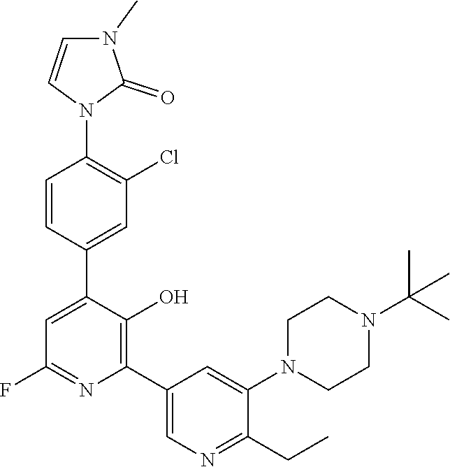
C1=CC(C2=CC(F)=NC(C3=CN=C(CC)C(N4CCN(C(C)(C)C)CC4)=C3)=C2O)=CC(Cl)=C1N1C(=O)N(C)C=C1
